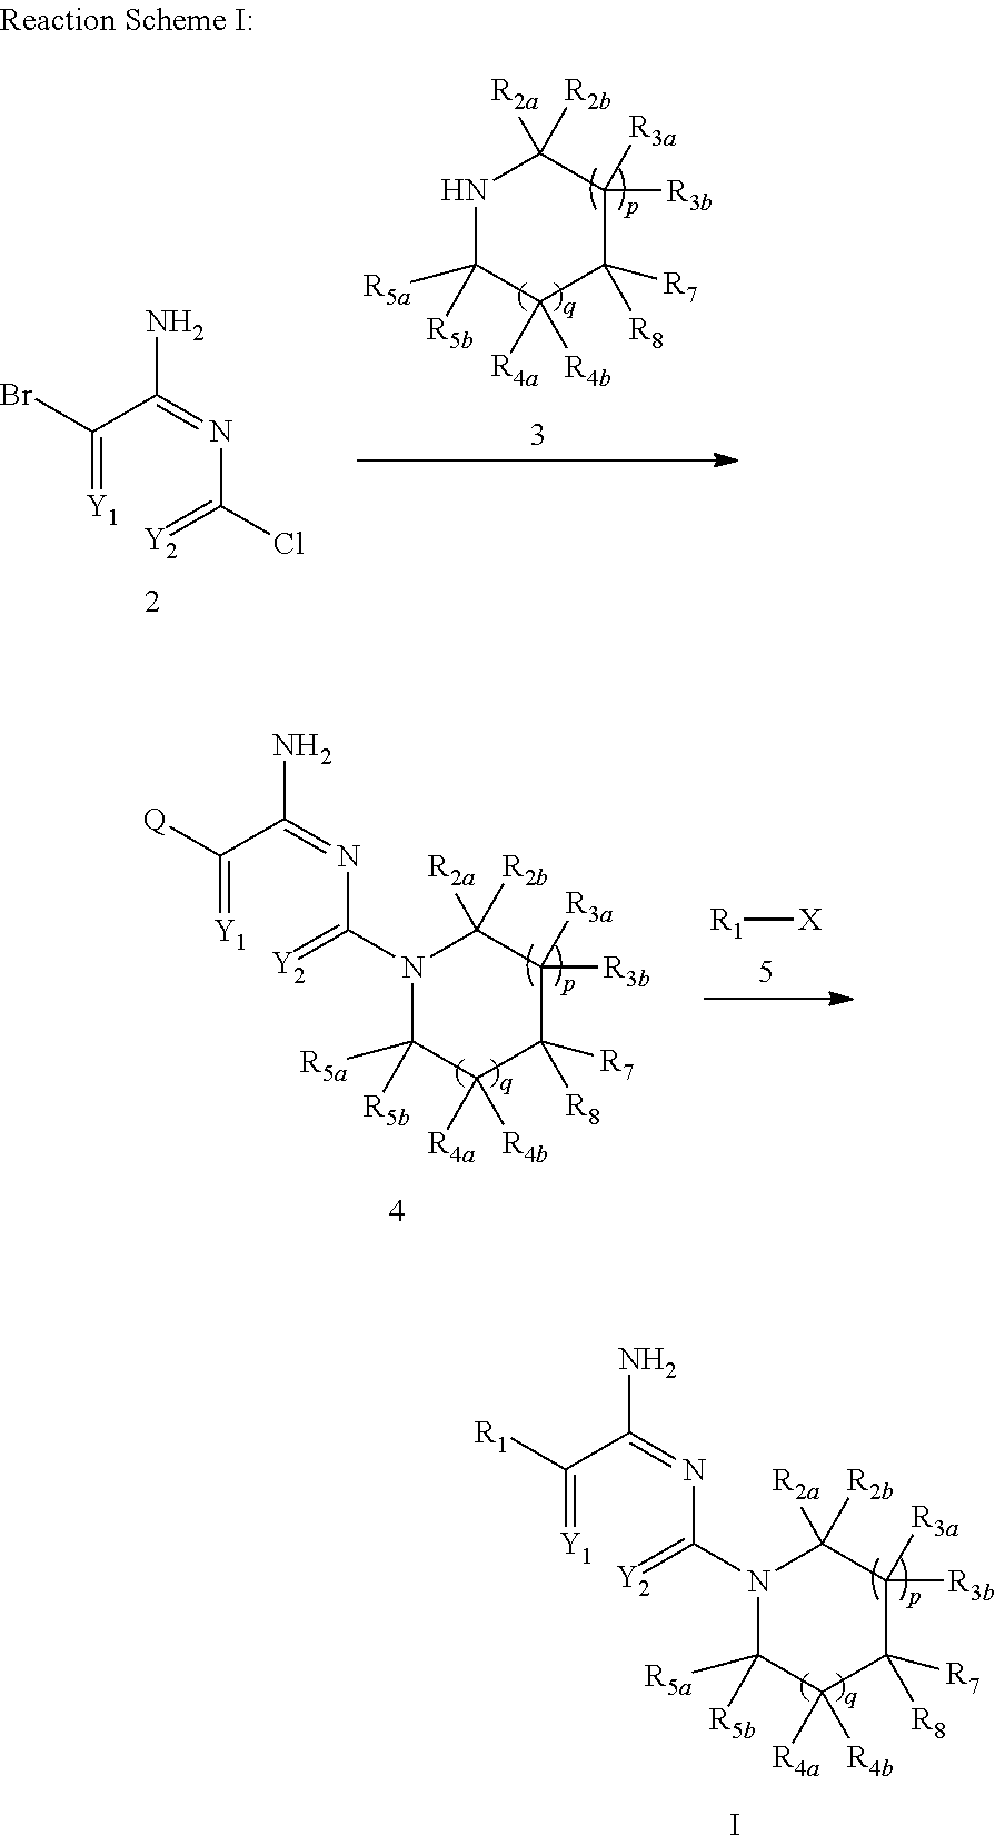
N1C([R5b])([R5a])C([R4a])([R4b])C([R8])([R7])C([R3b])([R3a])C1([R2a])[R2b].C(=[Y1])(C(=NC(=[Y2])Cl)N)Br.C(=[Y1])(C(=NC(=[Y2])N1C([R5b])([R5a])C([R4a])([R4b])C([R8])([R7])C([R3b])([R3a])C1([R2a])[R2b])N)[Q].[R1][X].C(=[Y1])(C(=NC(=[Y2])N1C([R5b])([R5a])C([R4a])([R4b])C([R8])([R7])C([R3b])([R3a])C1([R2a])[R2b])N)[R1].I
